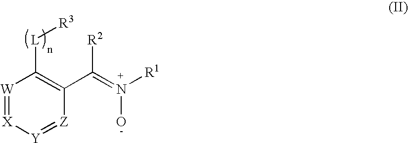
[W]1=[X][Y]=[Z]C(C(=N([R1])O)[R2])=C1[L][R3]
